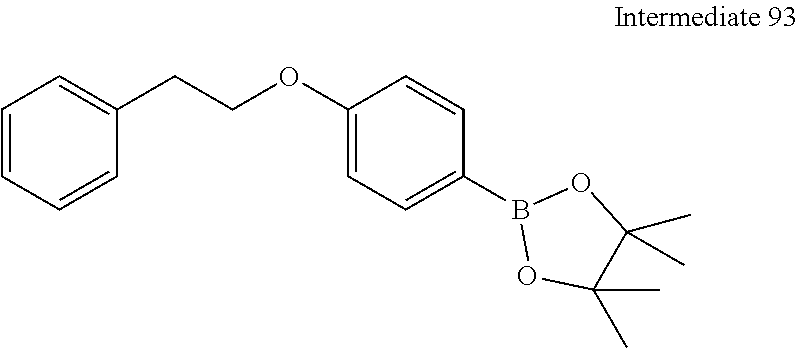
C1=CC=CC(CCOC2=CC=C(B3OC(C)(C)C(C)(C)O3)C=C2)=C1
